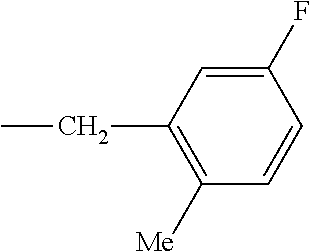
C1([Me])=C(CC)C=C(F)C=C1
